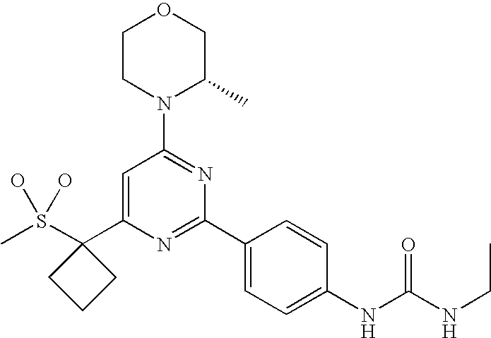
CS(C1(C2=CC(N3C(C)COCC3)=NC(C3=CC=C(NC(NCC)=O)C=C3)=N2)CCC1)(O)O
